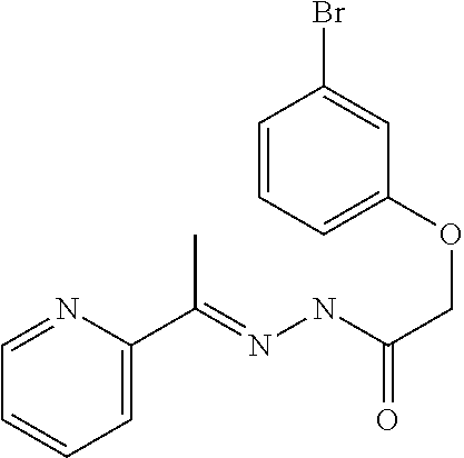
C1=NC(C(=NNC(COC2=CC=CC(Br)=C2)=O)C)=CC=C1
